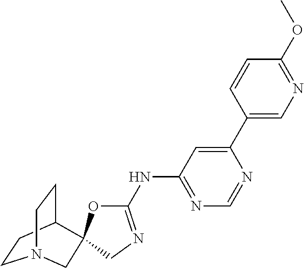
C1CC2CCN1CC21OC(NC2=NC=NC(C3=CN=C(OC)C=C3)=C2)=NC1
